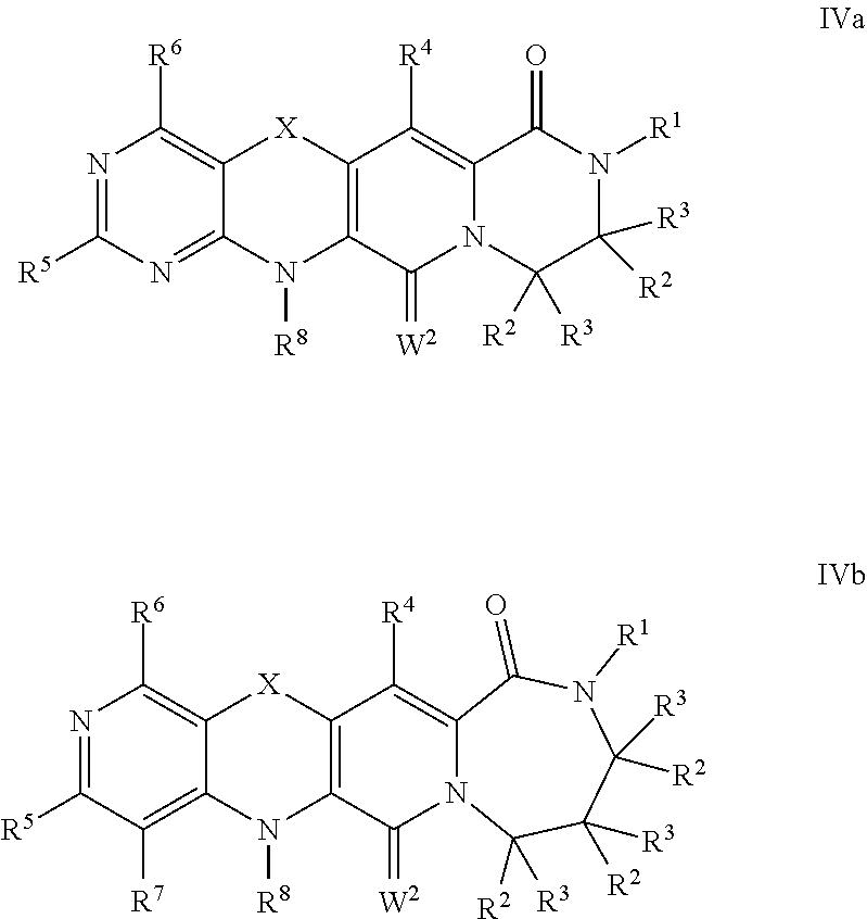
N1=C([R5])N=C2C(=C1[R6])[X]C1=C(N2[R8])C(=[W2])N2C(=C1[R4])C(=O)N([R1])C([R3])([R2])C2([R2])[R3].N1=C([R5])C([R7])=C2C(=C1[R6])[X]C1=C(N2[R8])C(=[W2])N2C(=C1[R4])C(=O)N([R1])C([R3])([R2])C([R2])([R3])C2([R2])[R3]
